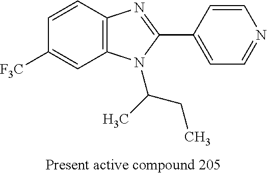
C1=CC2=C(C=C1[F3C])N(C(CC)C)C(C1=CC=NC=C1)=N2
